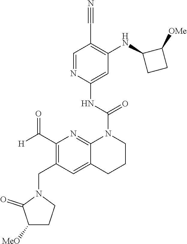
C1(C#N)=C(NC2CCC2[OMe])C=C(NC(=O)N2C3=NC(C([H])=O)=C(CN4C(=O)C([MeO])CC4)C=C3CCC2)N=C1
